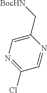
C1(C[BocHN])=CN=C(Cl)C=N1
